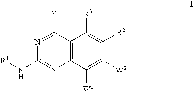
C12=C(C([W1])=C([W2])C([R2])=C1[R3])N=C(N[R4])N=C2[Y]
